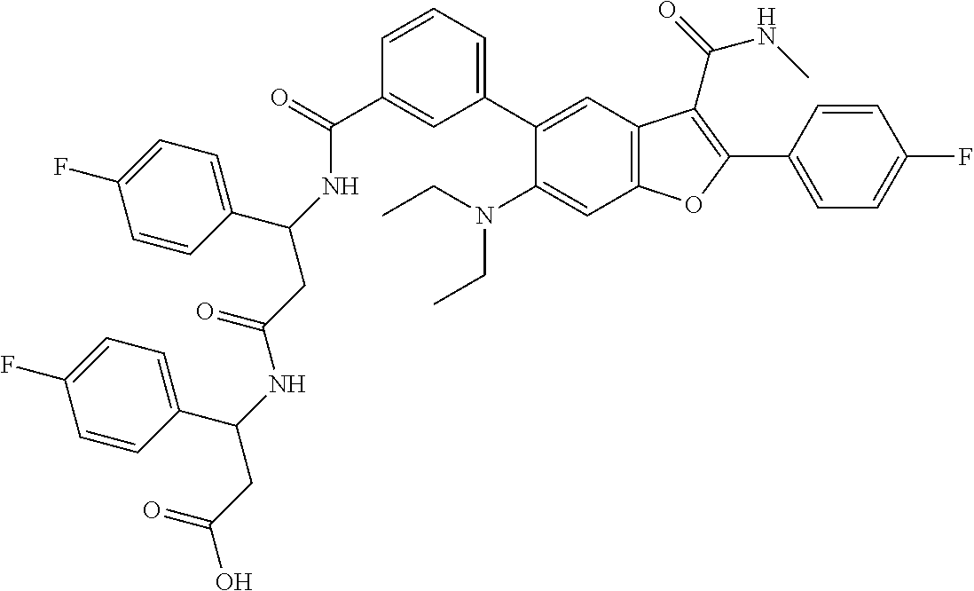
C1(C(=O)NC(CC(NC(CC(O)=O)C2=CC=C(F)C=C2)=O)C2=CC=C(F)C=C2)=CC(C2=CC3=C(C=C2N(CC)CC)OC(C2=CC=C(F)C=C2)=C3C(=O)NC)=CC=C1
